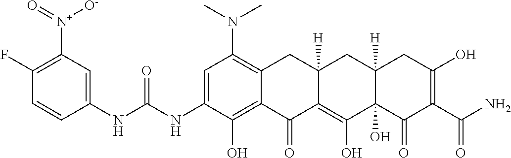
C1=C(NC(NC2=CC([N+]([O-])=O)=C(F)C=C2)=O)C(O)=C2C(=C1N(C)C)CC1([H])C(=C(O)C3(O)C([H])(C1)CC(O)=C(C(N)=O)C3=O)C2=O
